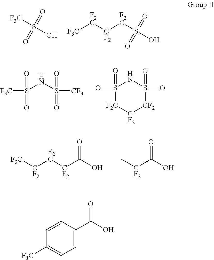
[F3C]S(O)(=O)=O.[F3C][F2C][CF2][F2C]S(O)(=O)=O.[F3C]S(NS([CF3])(=O)=O)(=O)=O.S1(=O)(=O)[F2C][CF2][CF2]S(=O)(=O)N1.[F3C][CF2][F2C][CF2]C(O)=O.[CF2](C(O)=O)C.C1=CC(C([OH])=O)=CC=C1[F3C]
